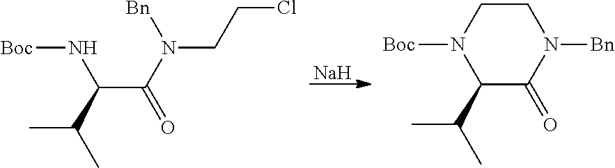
[Na].[Boc]NC(C(=O)N([Bn])CCCl)C(C)C.[Boc]N1C(C(C)C)C(=O)N([Bn])CC1
